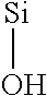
[Si]O
